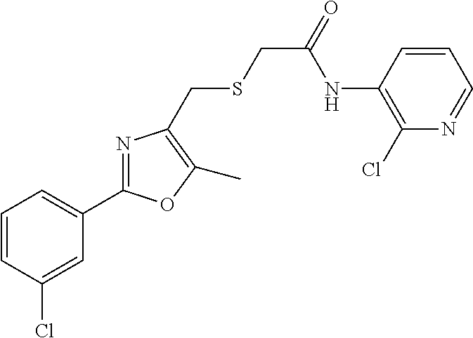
C1=CC(Cl)=CC(C2=NC(CSCC(=O)NC3=C(Cl)N=CC=C3)=C(C)O2)=C1
